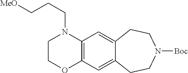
C12=C(C=C3C(=C1)CCN([Boc])CC3)N(CCC[MeO])CCO2
